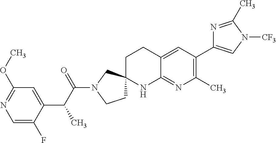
C1=C(F)C(C(C(N2CCC3(C2)CCC2=CC(C4=CN([CF3])C(C)=N4)=C(C)N=C2N3)=O)C)=CC(OC)=N1
